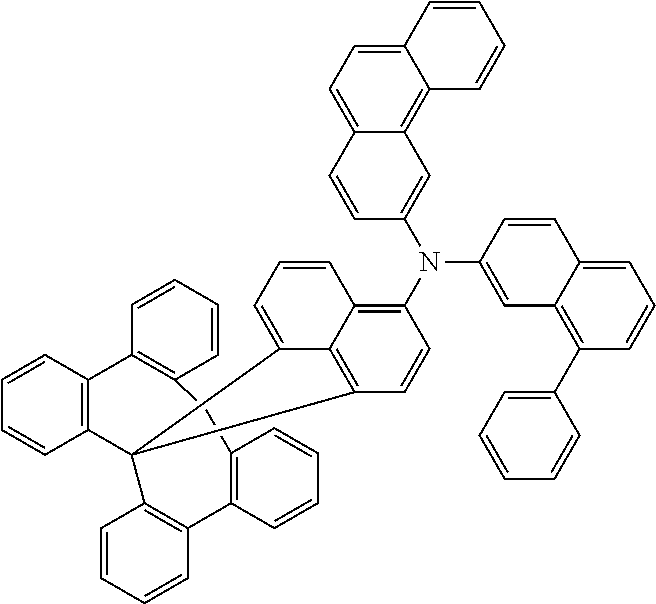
C12=CC=C3C(=C1C=C(N(C1=C4C5=C(C=C1)C1(C5=CC=C4)C4=C(C5=C(C=CC=C5)CC5=C(C6=C1C=CC=C6)C=CC=C5)C=CC=C4)C1=CC4=C(C5=CC=CC=C5)C=CC=C4C=C1)C=C2)C=CC=C3
